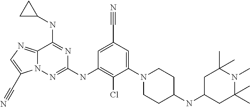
C12=NC=C(C#N)N1N=C(NC1=C(Cl)C(N3CCC(NC4CC(C)(C)N(C)C(C)(C)C4)CC3)=CC(C#N)=C1)N=C2NC1CC1
